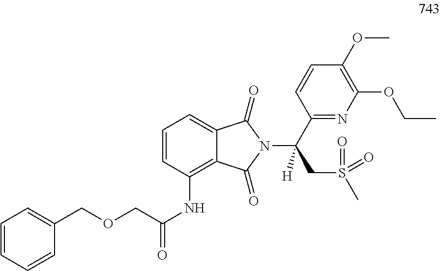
C1=CC(NC(COCC2=CC=CC=C2)=O)=C2C(=C1)C(=O)N(C(C1=NC(OCC)=C(OC)C=C1)(CS(C)(=O)=O)[H])C2=O
